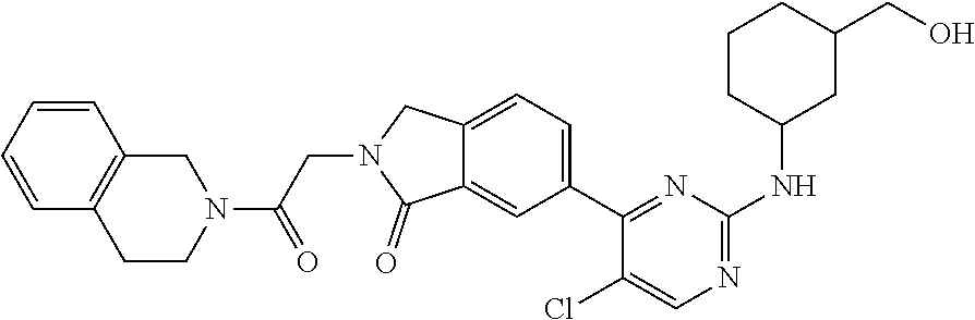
C12=CC=C(C3=NC(NC4CCCC(CO)C4)=NC=C3Cl)C=C1C(=O)N(CC(N1CC3=C(C=CC=C3)CC1)=O)C2
